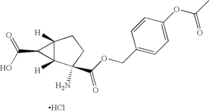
Cl.C12([H])C([H])(C(N)(C(OCC3=CC=C(OC(C)=O)C=C3)=O)CC1)C2C(O)=O
